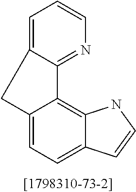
C12=CC=C3C(=C1C1=NC=CC=C1C2)NC=C3
